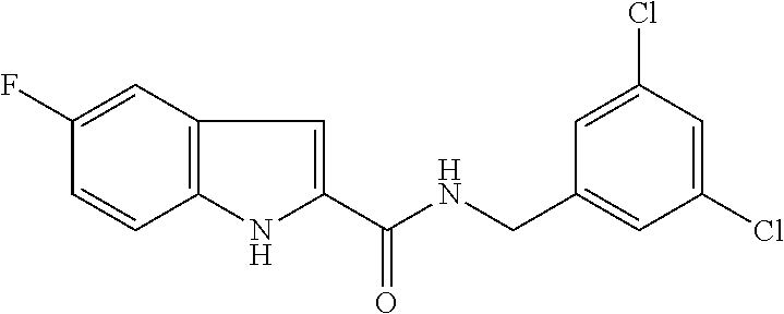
C1(F)=CC2=C(C=C1)NC(C(NCC1=CC(Cl)=CC(Cl)=C1)=O)=C2
